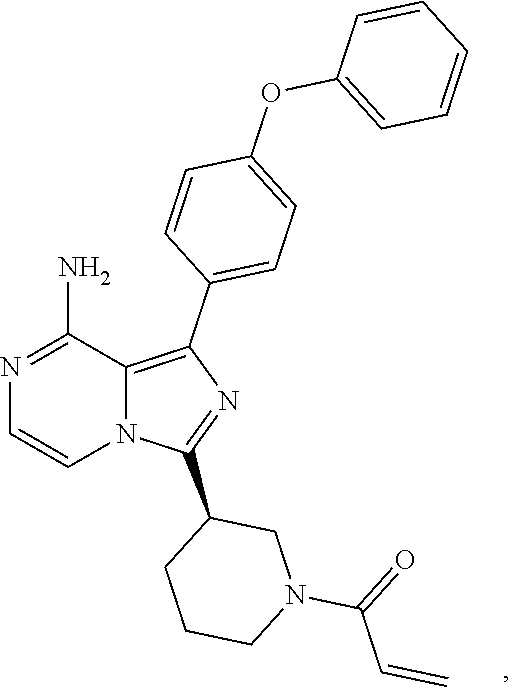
C1=CN2C(C3CN(C(C=C)=O)CCC3)=NC(C3=CC=C(OC4=CC=CC=C4)C=C3)=C2C(N)=N1
